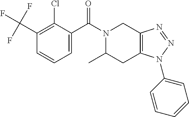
C(C1=C(Cl)C(C(N2CC3=C(CC2C)N(C2=CC=CC=C2)N=N3)=O)=CC=C1)(F)(F)F
